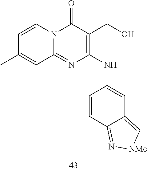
C1=CC(C)=CC2=NC(NC3=CC4=C[NMe]N=C4C=C3)=C(CO)C(=O)N12
